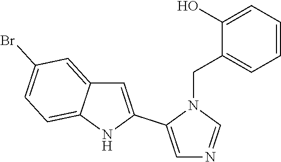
C1(O)=CC=CC=C1CN1C(C2=CC3=CC(Br)=CC=C3N2)=CN=C1
